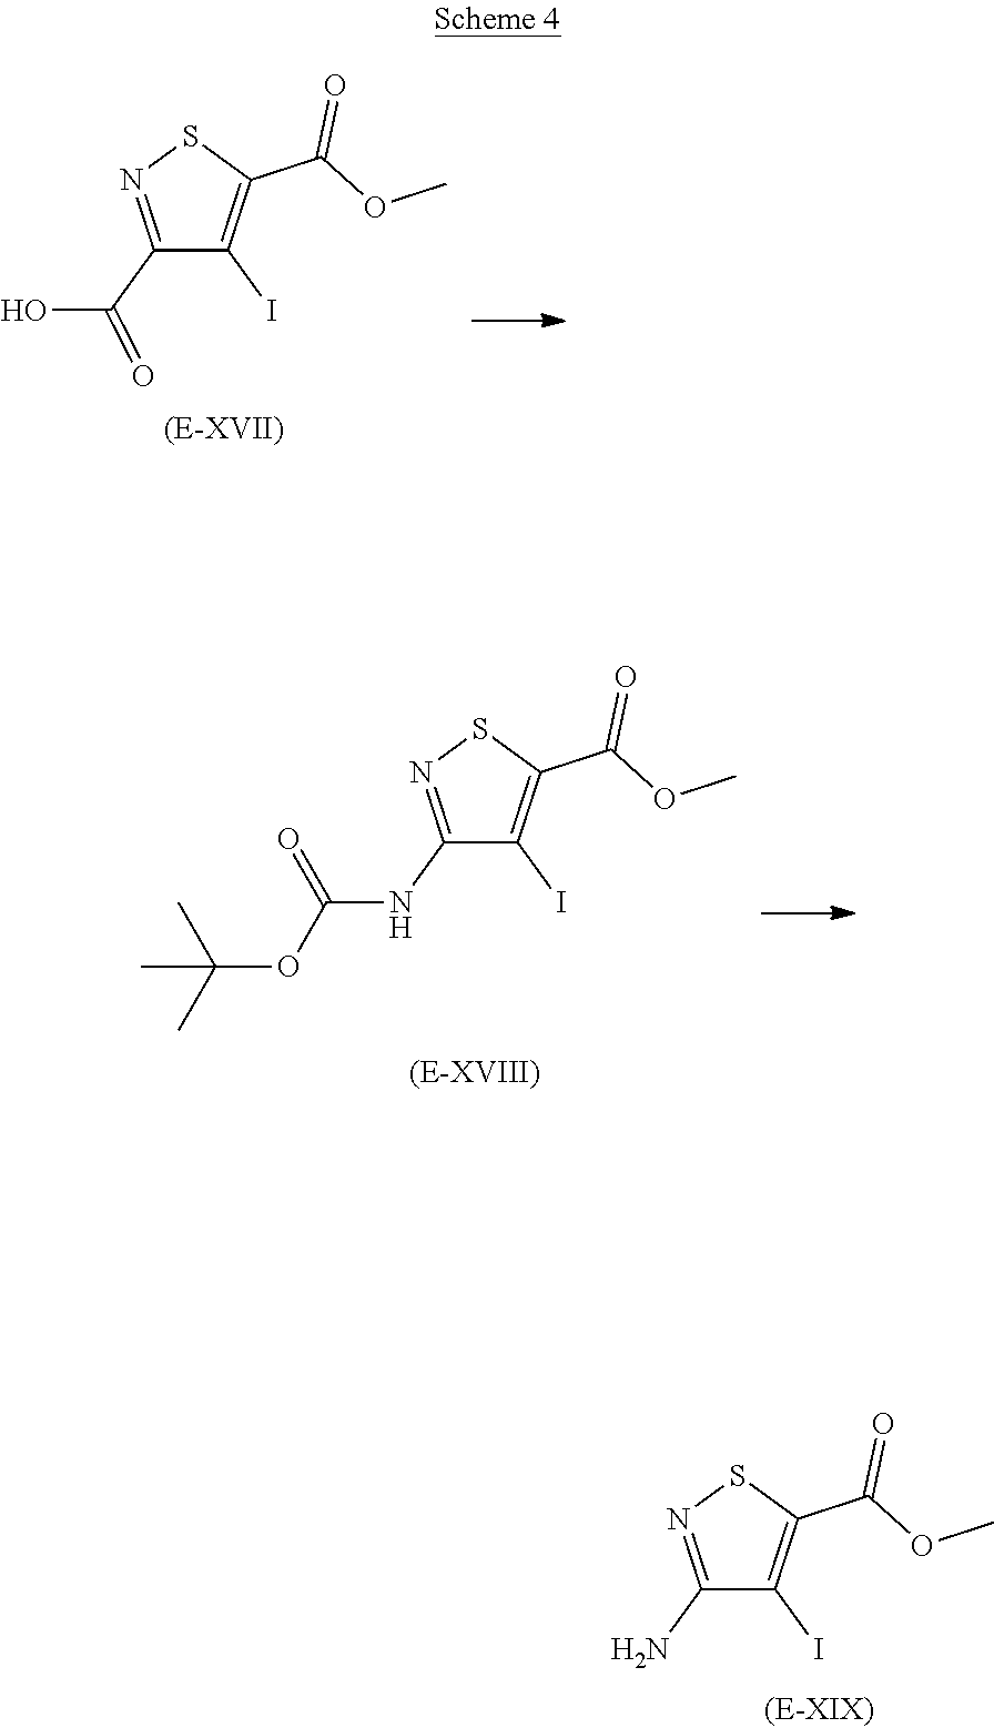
C1(NC(OC(C)(C)C)=O)=NSC(C(OC)=O)=C1I.C1(C(O)=O)=NSC(C(OC)=O)=C1I.C1(N)=NSC(C(OC)=O)=C1I
